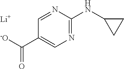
[Li].N1=C(NC2CC2)N=CC(C([-O])=O)=C1
